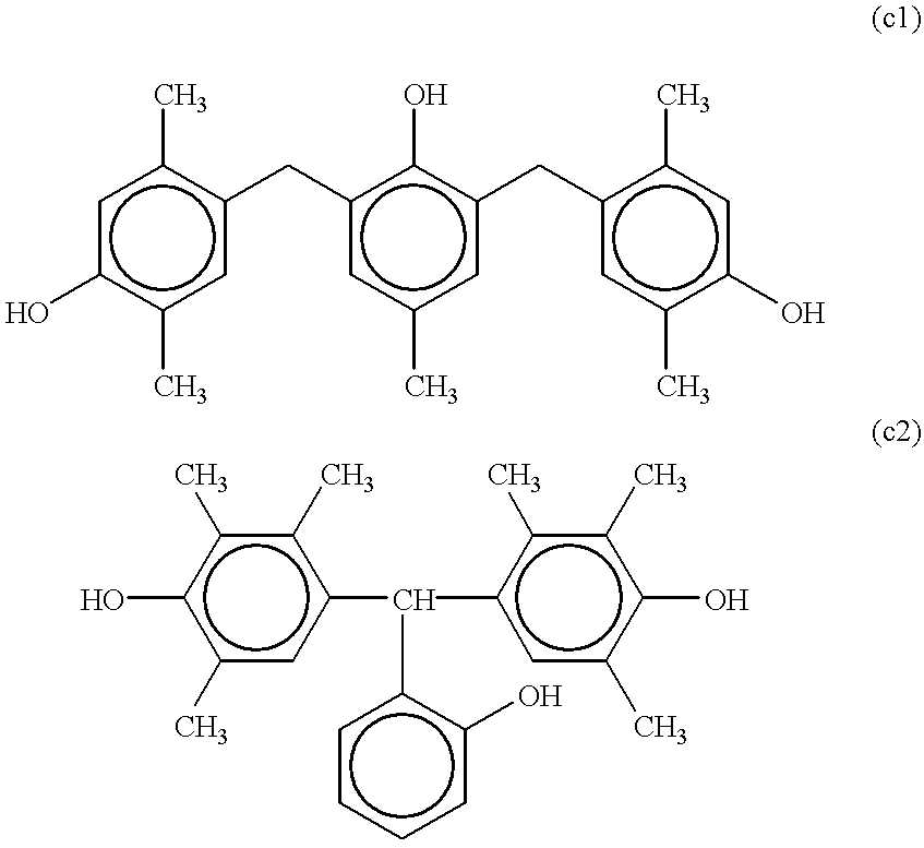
c1c(O)c(C)cc(Cc2cc(C)cc(Cc3cc(C)c(O)cc3C)c2O)c1C.c1(C)cc(C(c2cc(C)c(O)c(C)c2C)c2ccccc2O)c(C)c(C)c1O
